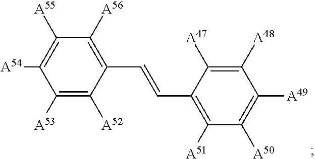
C1([A55])=C([A54])C([A53])=C([A52])C(C=CC2=C([A51])C([A50])=C([A49])C([A48])=C2[A47])=C1[A56]
